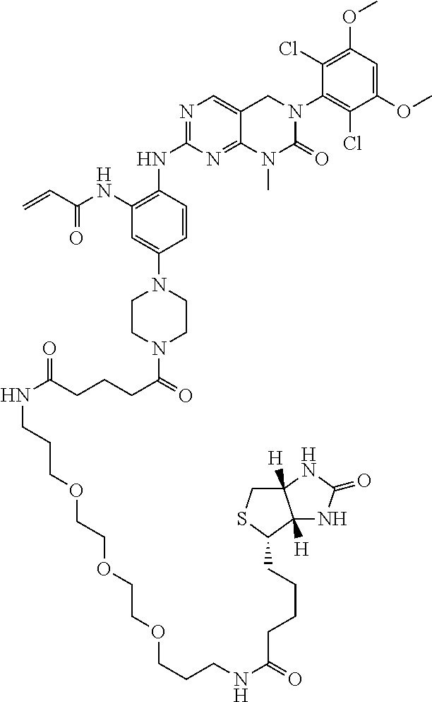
N1=C(NC2=C(NC(C=C)=O)C=C(N3CCN(C(=O)CCCC(NCCCOCCOCCOCCCNC(=O)CCCCC4C5([H])C([H])(CS4)NC(=O)N5)=O)CC3)C=C2)N=C2C(=C1)CN(C1=C(Cl)C(OC)=CC(OC)=C1Cl)C(=O)N2C
